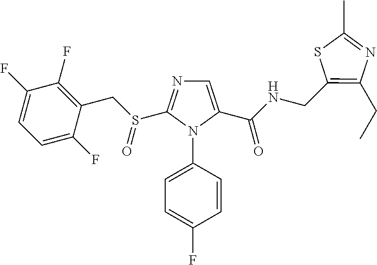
C1=C(C(NCC2=C(CC)N=C(C)S2)=O)N(C2=CC=C(F)C=C2)C(S(CC2=C(F)C(F)=CC=C2F)=O)=N1
